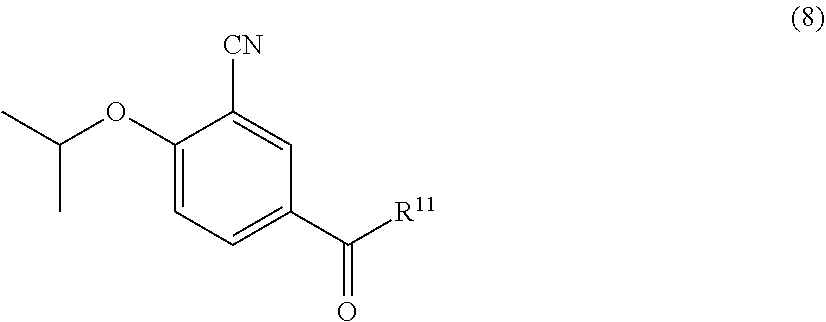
CC(OC1=CC=C(C([R11])=O)C=C1[CN])C
